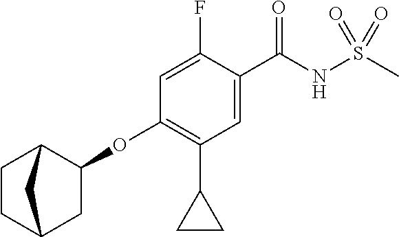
C1(OC2=C(C3CC3)C=C(C(NS(C)(=O)=O)=O)C(F)=C2)CC2CCC1C2
